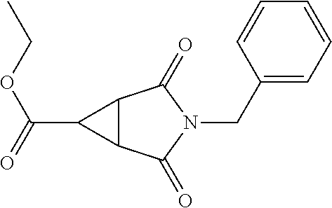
C12C(C(=O)N(CC3=CC=CC=C3)C1=O)C2C(OCC)=O
